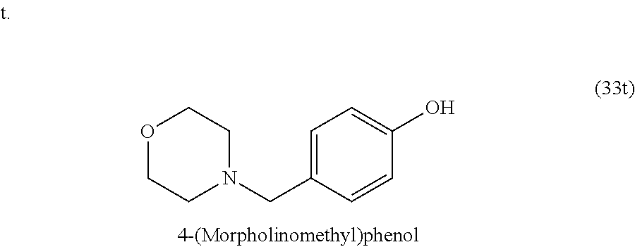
C1=C(CN2CCOCC2)C=CC(O)=C1
